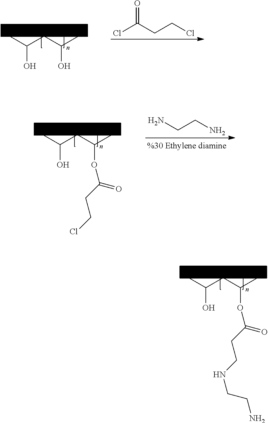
CC(CC(C)OC(=O)CCNCCN)O.CC(CC(C)O)O.ClC(CCCl)=O.CC(CC(C)OC(=O)CCCl)O.NCCN
